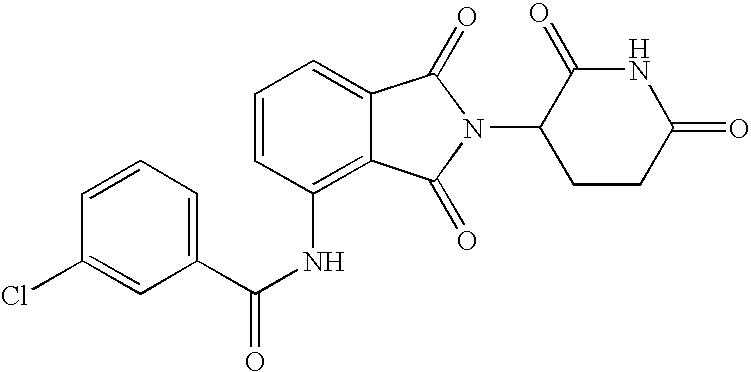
C1=CC=C2C(=C1NC(C1=CC=CC(Cl)=C1)=O)C(=O)N(C1CCC(=O)NC1=O)C2=O
